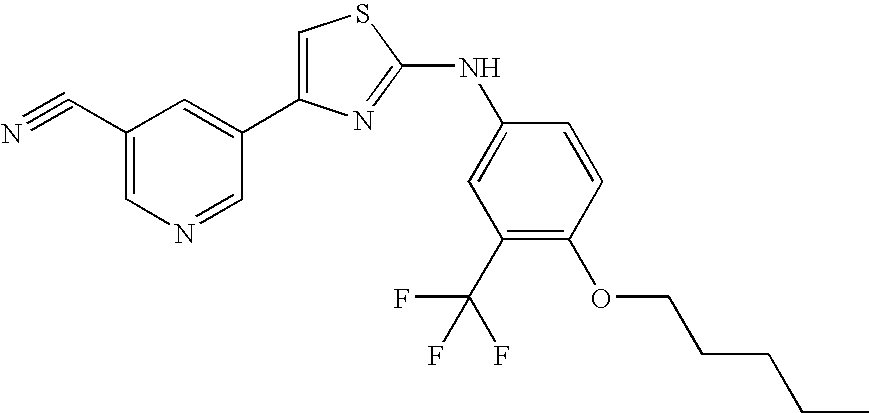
C1=C(C2=CC(C#N)=CN=C2)N=C(NC2=CC(C(F)(F)F)=C(OCCCCC)C=C2)S1
